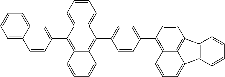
C12=C(C3=CC4=CC=CC=C4C=C3)C3=CC=CC=C3C(C3=CC=C(C4=C5C=CC=C6C7=C(C(=C56)C=C4)C=CC=C7)C=C3)=C1C=CC=C2
